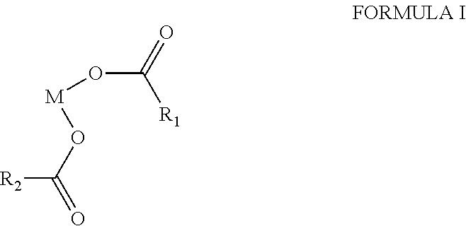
[R2]C(O[M]OC(=O)[R1])=O
